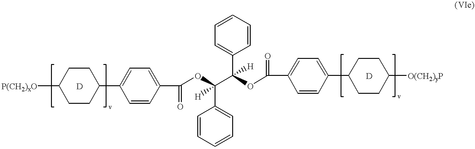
[P(CH2)xO]C1CCC(C2=CC=C(C(=O)OC(C3=CC=CC=C3)(C(OC(=O)C3=CC=C(C4CCC([O(CH2)yP])CC4)C=C3)([H])C3=CC=CC=C3)[H])C=C2)CC1.[D].[D]
